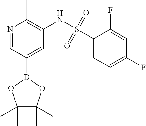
N1=CC(B2OC(C)(C)C(C)(C)O2)=CC(NS(C2=CC=C(F)C=C2F)(=O)=O)=C1C
